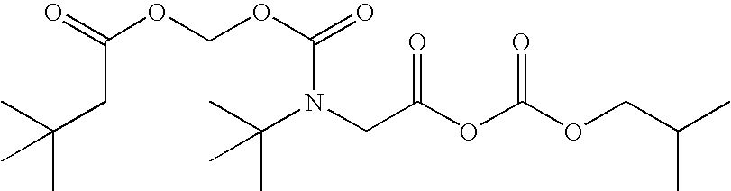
CC(CC(=O)OCOC(N(C(C)(C)C)CC(OC(OCC(C)C)=O)=O)=O)(C)C
